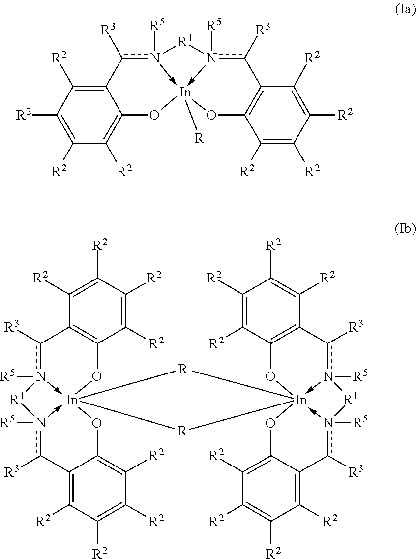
C12=C([R2])C([R2])=C([R2])C([R2])=C1O[In]13([R])-n([R5])(c2[R3])[R1]n->1([R5])c([R3])C1=C(C([R2])=C([R2])C([R2])=C1[R2])O3.C1([R2])=C([R2])C([R2])=C([R2])C2=C1O[In]134(-n([R5])(c2[R3])[R1]n->1([R5])c([R3])C1=C([R2])C([R2])=C([R2])C([R2])=C1O3)[R][In]123(-n([R5])(c([R3])C5=C(C([R2])=C([R2])C([R2])=C5[R2])O1)[R1]n->2([R5])c([R3])C1=C([R2])C([R2])=C([R2])C([R2])=C1O3)[R]4
